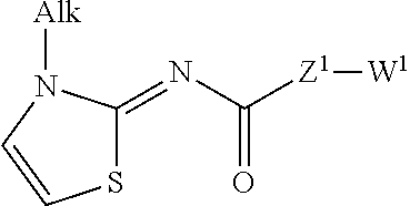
N(C(=O)[Z1][W1])=C1SC=CN1[Alk]
